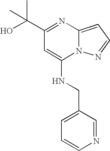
C1(C(C)(O)C)=NC2=CC=NN2C(NCC2=CC=CN=C2)=C1
